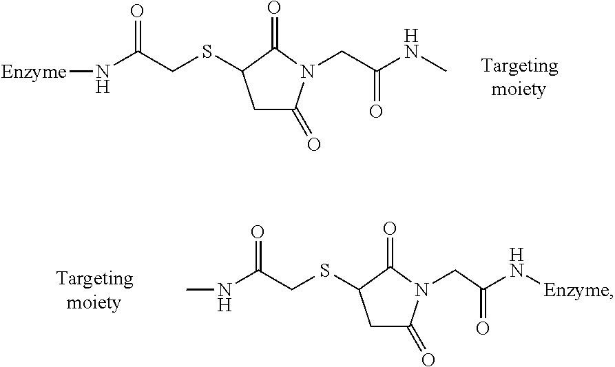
[Enzyme]NC(CSC1CC(=O)N(CC(NC)=O)C1=O)=O.CNC(CSC1CC(=O)N(CC(N[Enzyme])=O)C1=O)=O
